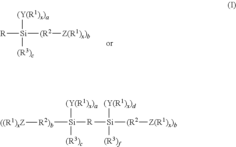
[R][Si]([(R2][Z(R1)x)b])([(Y(R1)x)a])[(R3)c].[R]([Si]([(R2][Z(R1)x)b])([(Y(R1)x)d])[(R3)f])[Si]([R2)b][((R1)xZ])([(Y(R1)x)a])[(R3)c]
